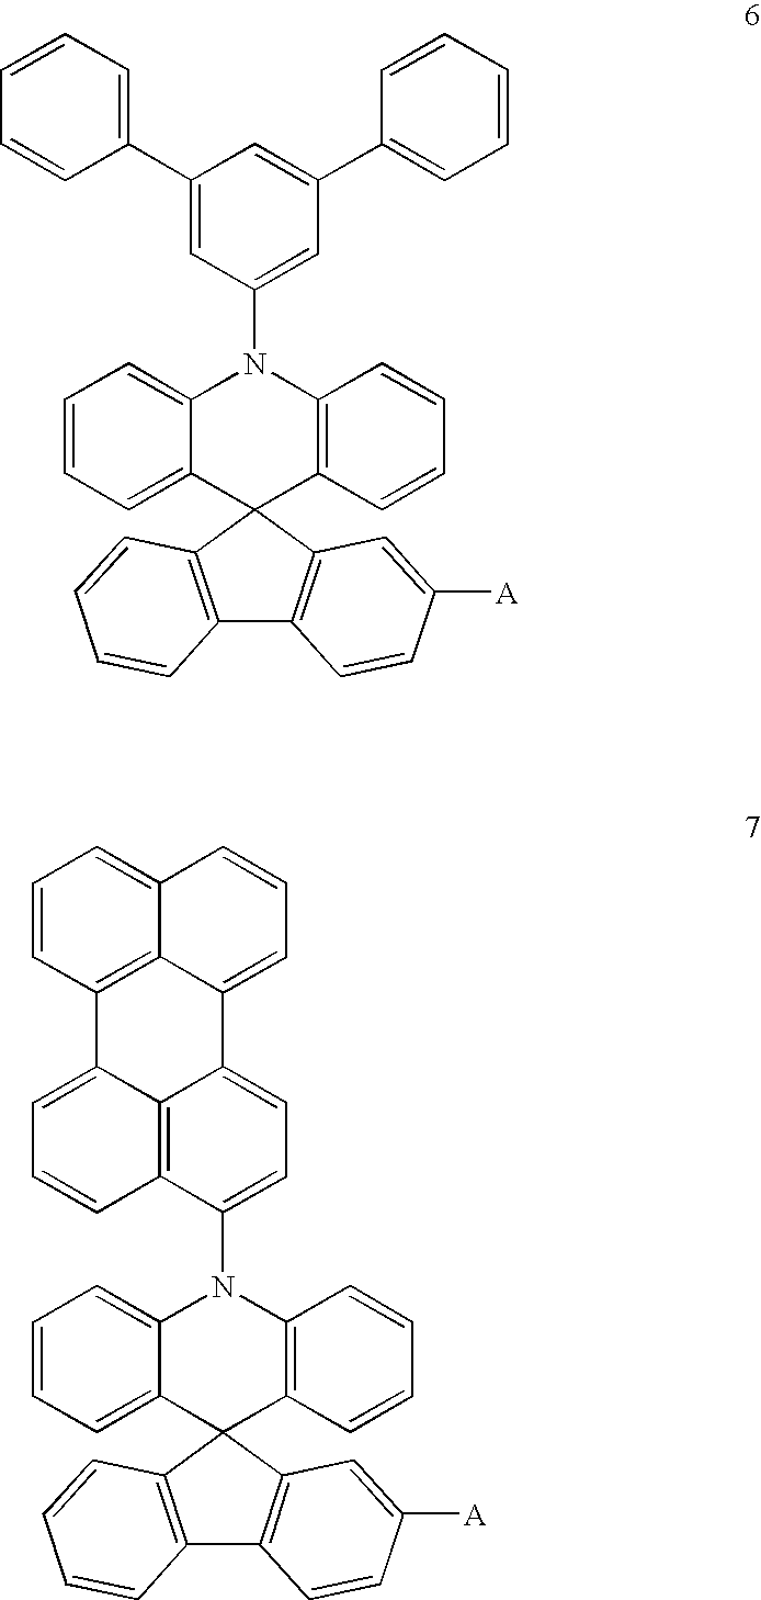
C1=CC=C2C(=C1)N(C1=CC(C3=CC=CC=C3)=CC(C3=CC=CC=C3)=C1)C1=C(C23C2=C(C4=C3C=C([A])C=C4)C=CC=C2)C=CC=C1.C1=CC=C2C(=C1)N(C1=CC=C3C4=C1C=CC=C4C1=C4C3=CC=CC4=CC=C1)C1=C(C23C2=C(C4=C3C=C([A])C=C4)C=CC=C2)C=CC=C1
